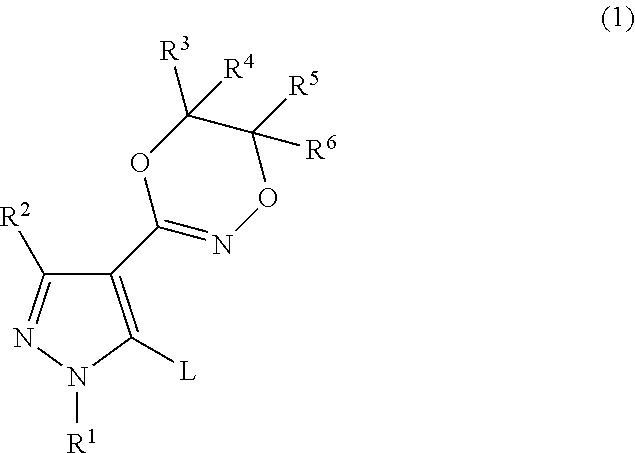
C1(C2=NOC([R5])([R6])C([R3])([R4])O2)=C([L])N([R1])N=C1[R2]
